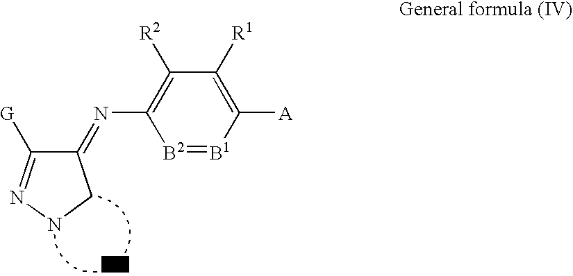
C1(N=C2C([G])=NNC2)=C([R2])C([R1])=C([A])[B1]=[B2]1
